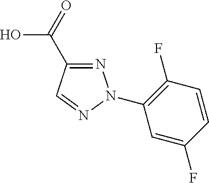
N1=C(C(=O)O)C=NN1C1=C(F)C=CC(F)=C1
